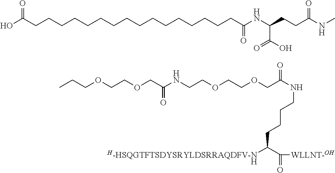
C(OCC(NCCOCCOCC(NCCCCC(C(=O)[WLLNT-OH])[H-HSQGTFTSDYSRYLDSRRAQDFV-N])=O)=O)COCCC.[H].OC(CCCCCCCCCCCCCCCCC(NC(CCC(NC)=O)C(O)=O)=O)=O
